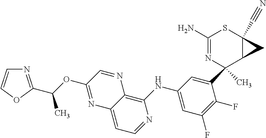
C1(C2(C)N=C(N)SC3(C#N)C2C3)=CC(NC2=C3C(=CC=N2)N=C(OC(C)C2=NC=CO2)C=N3)=CC(F)=C1F
